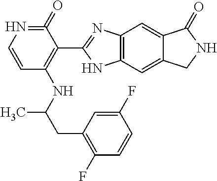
C1=CN=C(=O)C(C2=NC3=C(N2)C=C2C(=C3)C(=O)NC2)=C1NC(CC1=C(F)C=CC(F)=C1)C
